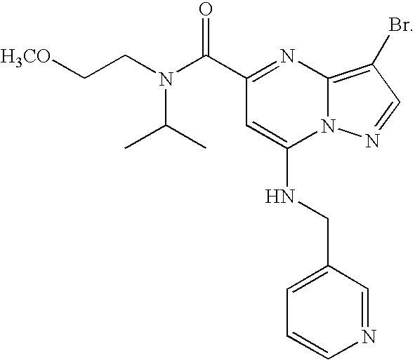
C(C1=NC2=C(Br)C=NN2C(NCC2=CC=CN=C2)=C1)(N(CC[H3CO])C(C)C)=O
